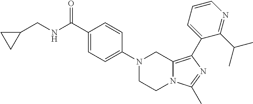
N1(C2=CC=C(C(=O)NCC3CC3)C=C2)CCN2C(=C(C3=CC=CN=C3C(C)C)N=C2C)C1
